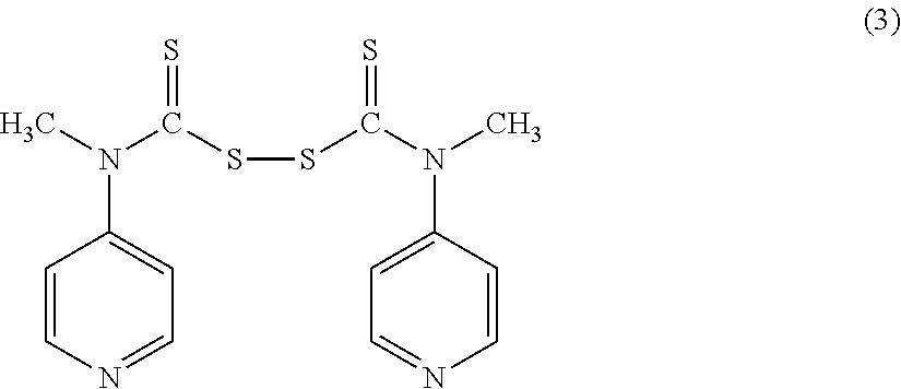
C1=CN=CC=C1N(C)C(SSC(N(C1=CC=NC=C1)C)=S)=S
